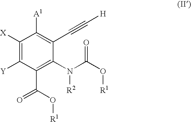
C1([X])=C([Y])C(C(O[R1])=O)=C(N(C(O[R1])=O)[R2])C(C#C[H])=C1[A1]
